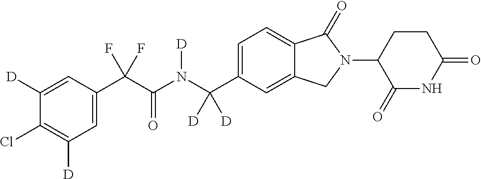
C1([D])=CC(C(C(N(C(C2=CC=C3C(=C2)CN(C2C(=O)NC(=O)CC2)C3=O)([D])[D])[D])=O)(F)F)=CC([D])=C1Cl
